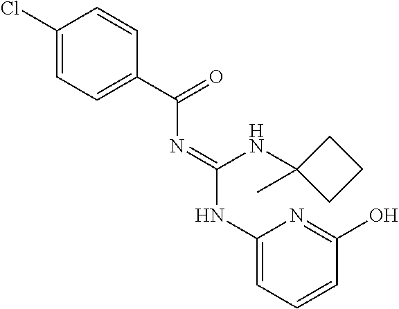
C1(Cl)=CC=C(C(N=C(NC2=CC=CC(O)=N2)NC2(C)CCC2)=O)C=C1
